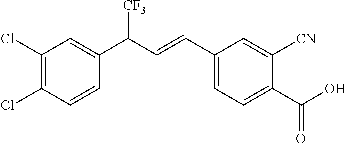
C1=CC(C(C=CC2=CC=C(C(O)=O)C([CN])=C2)[CF3])=CC(Cl)=C1Cl
